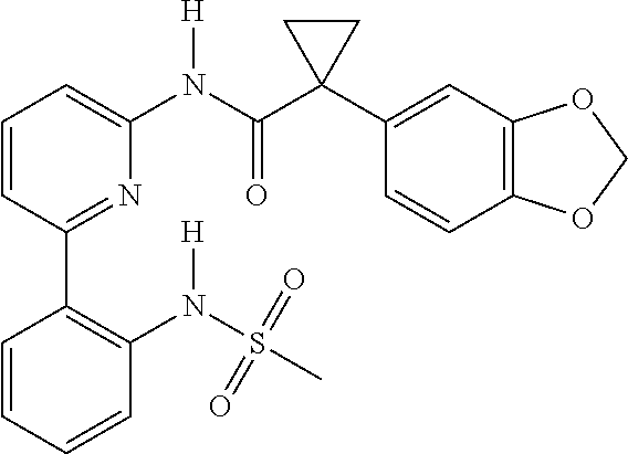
C1=CC(C2=C(N(S(=O)(C)=O)[H])C=CC=C2)=NC(N(C(C2(C3=CC4=C(C=C3)OCO4)CC2)=O)[H])=C1
